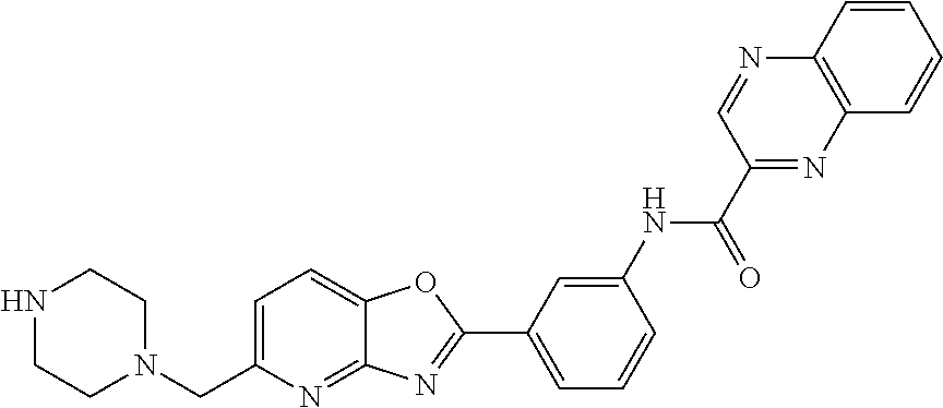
C1=C(CN2CCNCC2)N=C2C(=C1)OC(C1=CC=CC(NC(C3=NC4=C(N=C3)C=CC=C4)=O)=C1)=N2
